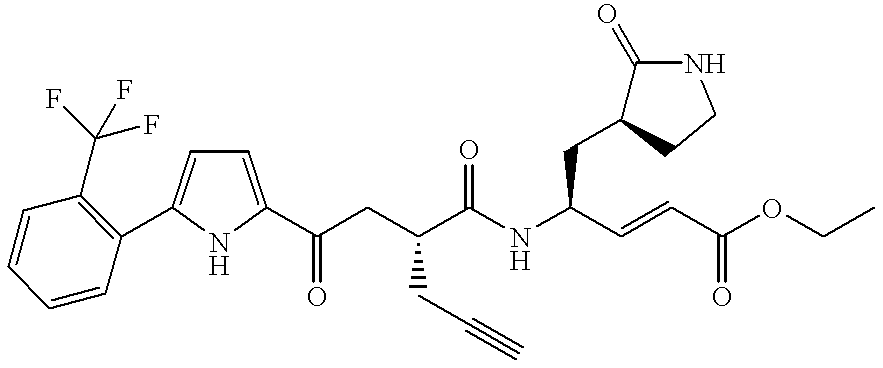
C1=C(C(CC(C(NC(C=CC(OCC)=O)CC2C(=O)NCC2)=O)CC#C)=O)NC(C2=C(C(F)(F)F)C=CC=C2)=C1
